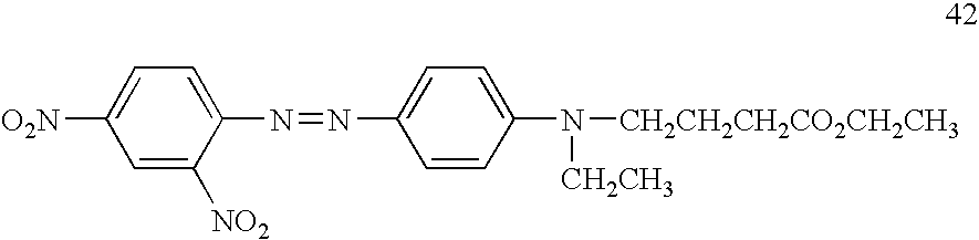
C1=C([NO2])C(N=NC2=CC=C(N([CH2CH2CH2CO2CH2CH3])[CH2CH3])C=C2)=CC=C1[O2N]
